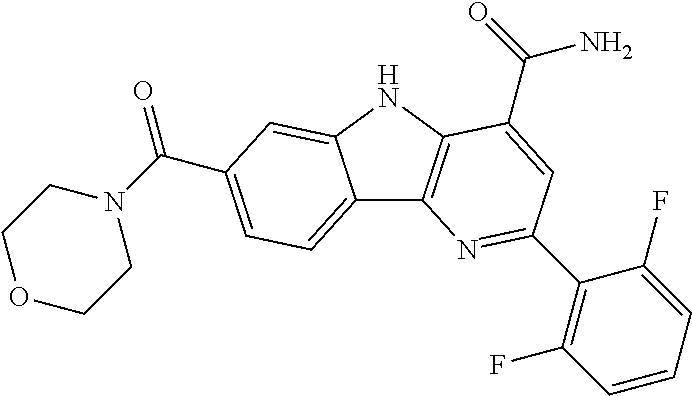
C12=CC=C(C(N3CCOCC3)=O)C=C1NC1=C2N=C(C2=C(F)C=CC=C2F)C=C1C(=O)N
